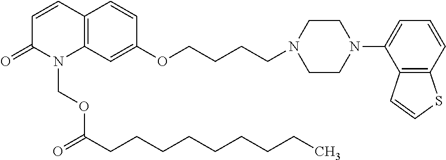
C12=C(C=C(OCCCCN3CCN(C4=CC=CC5=C4C=CS5)CC3)C=C1)N(COC(=O)CCCCCCCCC)C(=O)C=C2
